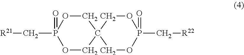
O1CC2(COP1(=O)C[R21])COP(C[R22])(=O)OC2
